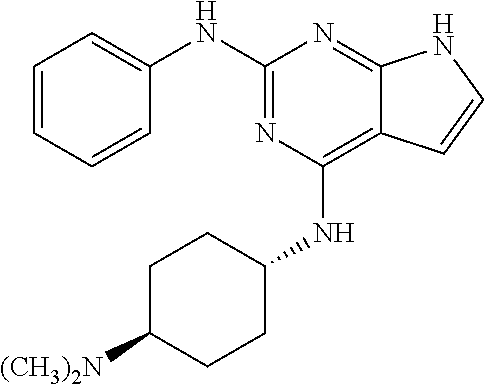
C1C([(CH3)2N])CCC(NC2=C3C(=NC(NC4=CC=CC=C4)=N2)NC=C3)C1
